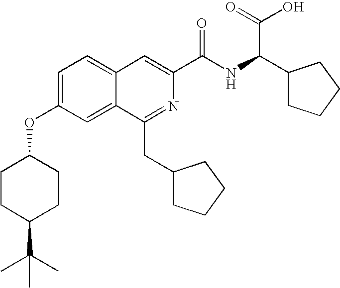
C1=C(OC2CCC(C(C)(C)C)CC2)C=C2C(=C1)C=C(C(NC(C1CCCC1)C(=O)O)=O)N=C2CC1CCCC1
